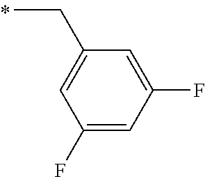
C(C)C1=CC(F)=CC(F)=C1
